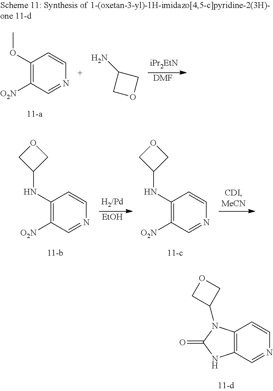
C1(NC2COC2)=C([O2N])C=NC=C1.[EtOH].C1(NC2COC2)=C([O2N])C=NC=C1.C1(OC)=C([O2N])C=NC=C1.NC1COC1.[DMF].C12=C(C=NC=C1)NC(=O)N2C1COC1
